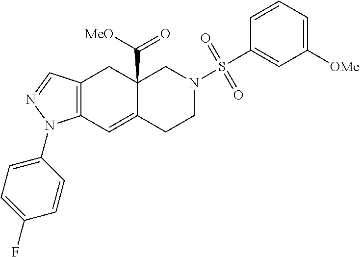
C12=C(C=C3C(C([MeO])=O)(C1)CN(S(C1=CC([OMe])=CC=C1)(=O)=O)CC3)N(C1=CC=C(F)C=C1)N=C2
